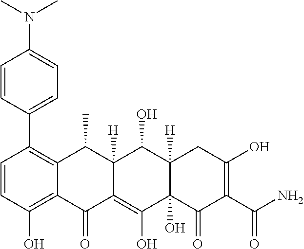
C1=CC(O)=C2C(=C1C1=CC=C(N(C)C)C=C1)C(C)C1([H])C(=C(O)C3(O)C([H])(C1O)CC(O)=C(C(N)=O)C3=O)C2=O
